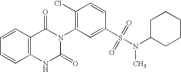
C12=C(C=CC=C1)C(=O)N(C1=C(Cl)C=CC(S(N(C3CCCCC3)C)(=O)=O)=C1)C(=O)N2
